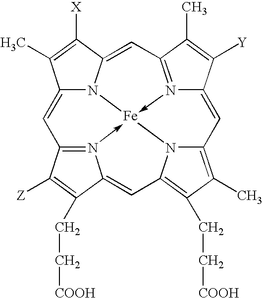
C12=CC3=N4->[Fe]56-N7=C(C=C(C([X])=C1C)N25)C(C)=C([Y])C7=CC1=C(C)C(CC[COOH])=C(C=C4C(CC[COOH])=C3[Z])N16
